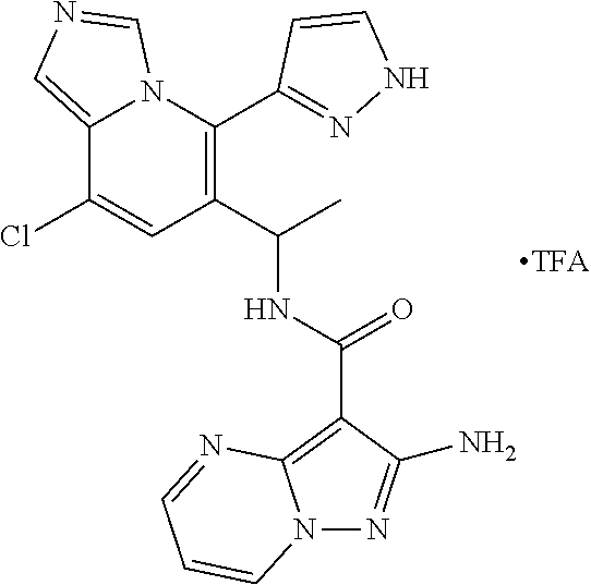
C12=CN=CN1C(C1=NNC=C1)=C(C(NC(=O)C1=C3N(N=C1N)C=CC=N3)C)C=C2Cl
